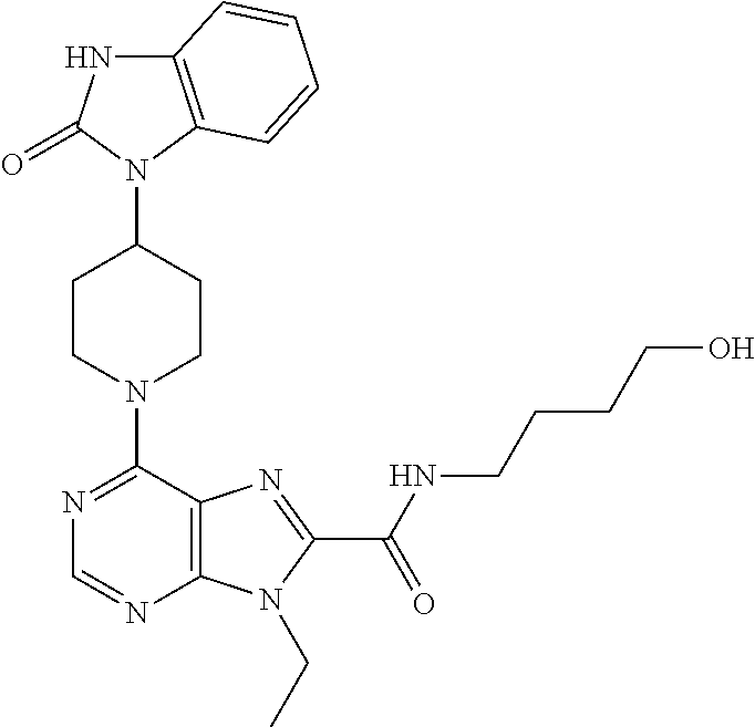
C12=C(C=CC=C1)N(C1CCN(C3=NC=NC4=C3N=C(C(NCCCCO)=O)N4CC)CC1)C(=O)N2
